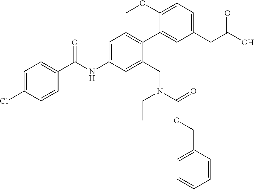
C1=C(NC(C2=CC=C(Cl)C=C2)=O)C=C(CN(CC)C(OCC2=CC=CC=C2)=O)C(C2=CC(CC(O)=O)=CC=C2OC)=C1
